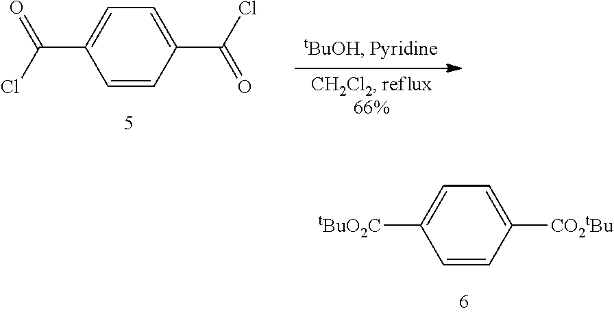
C1=C(C(=O)Cl)C=CC(C(Cl)=O)=C1.C1=C([tBuO2C])C=CC([CO2tBu])=C1
